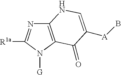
C12=C(N([G])C([R1a])=N1)C(=O)C([A]B)=CN2
